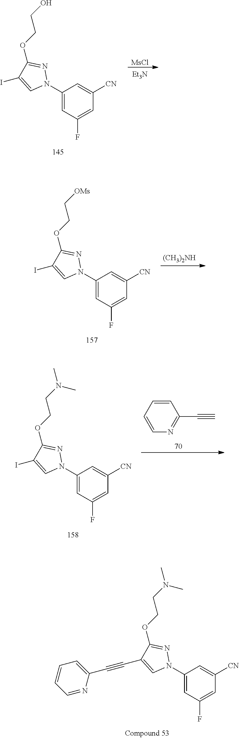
[MsCl].[Et3N].C1(N2N=C(OCCO)C(I)=C2)=CC(F)=CC([CN])=C1.C1(N2N=C(OCCN(C)C)C(C#CC3=CC=CC=N3)=C2)=CC(F)=CC([CN])=C1.C1(N2N=C(OCC[OMs])C(I)=C2)=CC(F)=CC([CN])=C1.[(CH3)2NH].C1(N2N=C(OCCN(C)C)C(I)=C2)=CC(F)=CC([CN])=C1.C1=CN=C(C#C)C=C1
